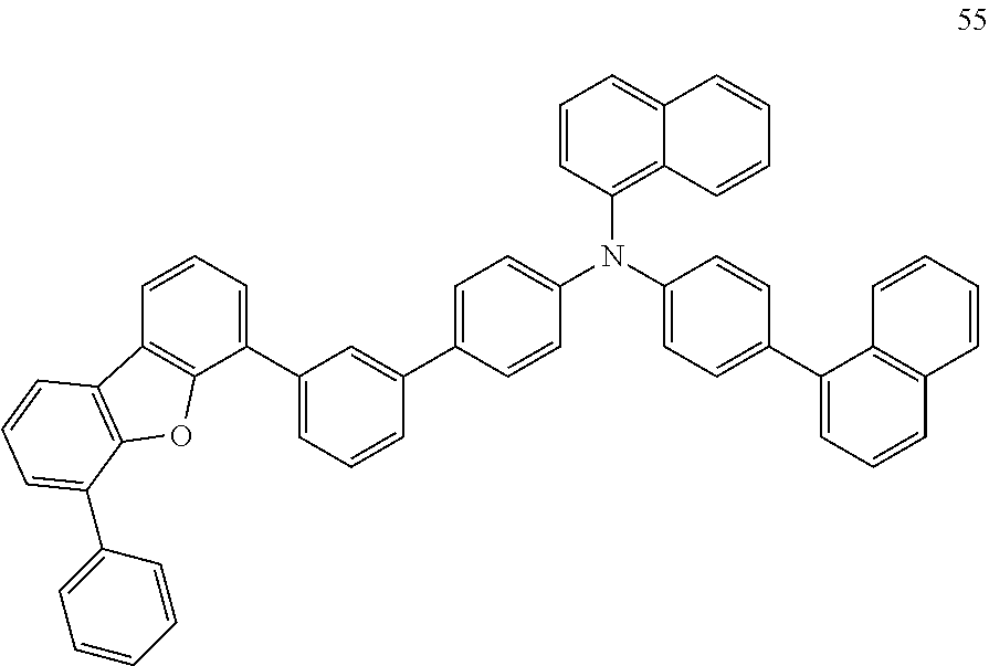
C1=CC=C(C2=CC=CC(C3=CC=C(N(C4=CC=C(C5=CC=CC6=C5C=CC=C6)C=C4)C4=C5C(=CC=C4)C=CC=C5)C=C3)=C2)C2=C1C1=C(O2)C(C2=CC=CC=C2)=CC=C1
